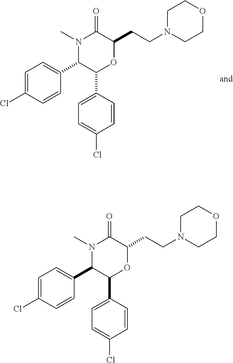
C1(C2=CC=C(Cl)C=C2)C(C2=CC=C(Cl)C=C2)OC(CCN2CCOCC2)C(=O)N1C.C1(C2=CC=C(Cl)C=C2)C(C2=CC=C(Cl)C=C2)OC(CCN2CCOCC2)C(=O)N1C
